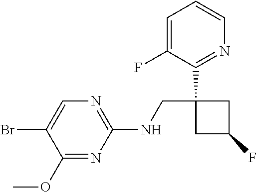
C1(OC)=NC(NCC2(C3=NC=CC=C3F)CC(F)C2)=NC=C1Br
